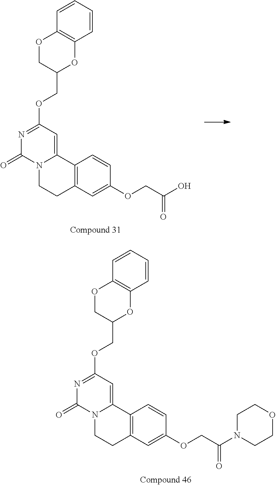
N1=C(OCC2OC3=C(OC2)C=CC=C3)C=C2N(C1=O)CCC1=C2C=CC(OCC(O)=O)=C1.N1=C(OCC2OC3=C(OC2)C=CC=C3)C=C2N(C1=O)CCC1=C2C=CC(OCC(N2CCOCC2)=O)=C1
